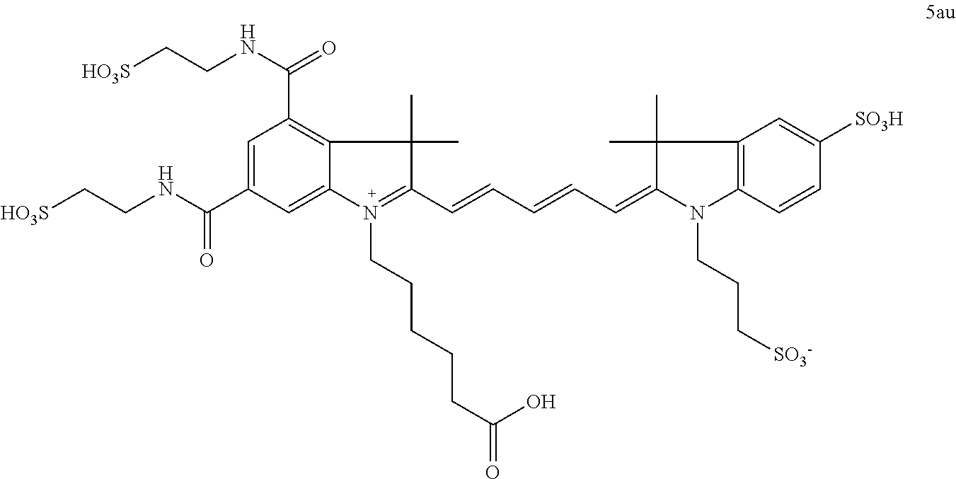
C1=C(C(NCC[HO3S])=O)C=C2C(=C1C(NCC[HO3S])=O)C(C)(C)C(C=CC=CC=C1N(CCC[SO3-])C3=C(C=C([SO3H])C=C3)C1(C)C)=N2CCCCCC(=O)O
